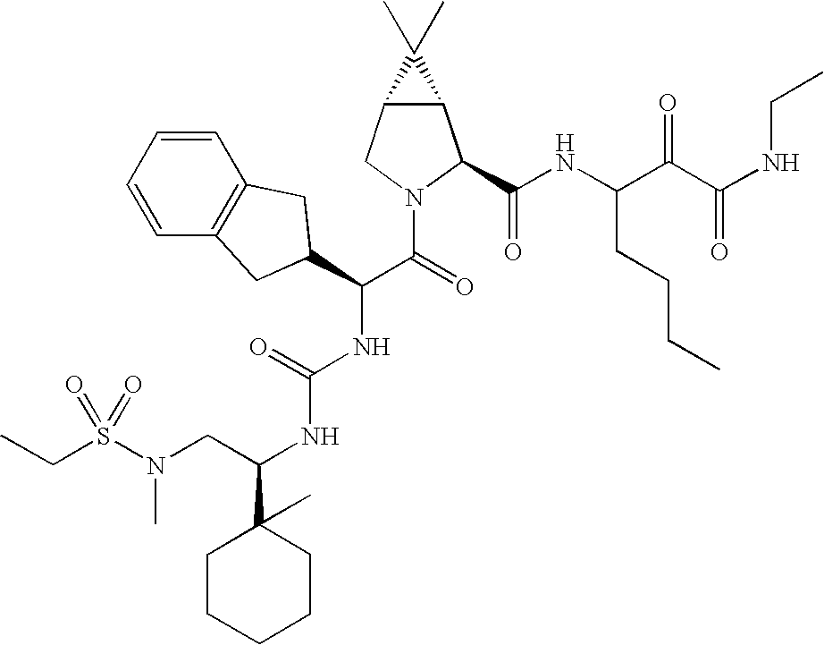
C1=CC=CC2=C1CC(C(C(=O)N1CC3C(C1C(NC(C(C(NCC)=O)=O)CCCC)=O)C3(C)C)NC(NC(C1(C)CCCCC1)CN(S(CC)(=O)=O)C)=O)C2
